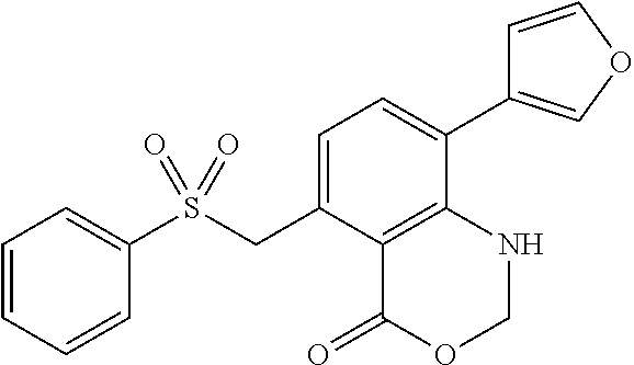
C1=CC=CC(S(CC2=CC=C(C3=COC=C3)C3=C2C(=O)OCN3)(=O)=O)=C1
